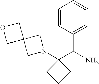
C1C2(CO1)CN(C1(C(N)C3=CC=CC=C3)CCC1)C2
